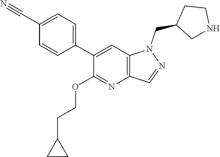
C1(C2=CC=C(C#N)C=C2)=CC2=C(N=C1OCCC1CC1)C=NN2CC1CNCC1
